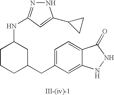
C1=C(CC2CC(NC3=NNC(C4CC4)=C3)CCC2)C=C2C(=C1)C(=O)NN2
